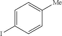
C1=C(I)C=CC([Me])=C1
